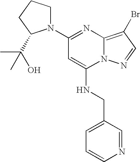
C1(N2CCCC2C(C)(C)O)=NC2=C(Br)C=NN2C(NCC2=CC=CN=C2)=C1
